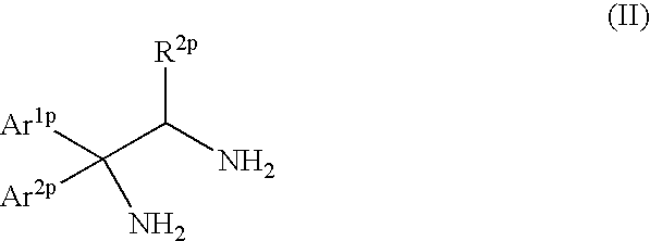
[R2p]C(N)C([Ar1p])([Ar2p])N
